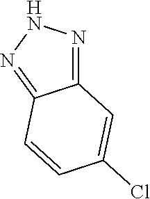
C12=NNN=C1C=CC(Cl)=C2
